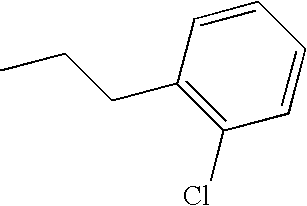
C1(CCC)=C(Cl)C=CC=C1
